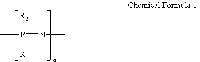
[R2]P([R1])(=NC)C
